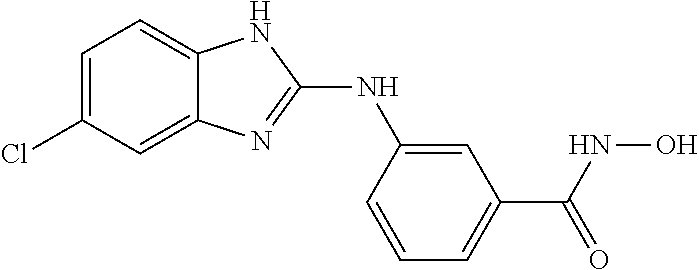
C1=C(Cl)C=C2C(=C1)NC(NC1=CC(C(NO)=O)=CC=C1)=N2
